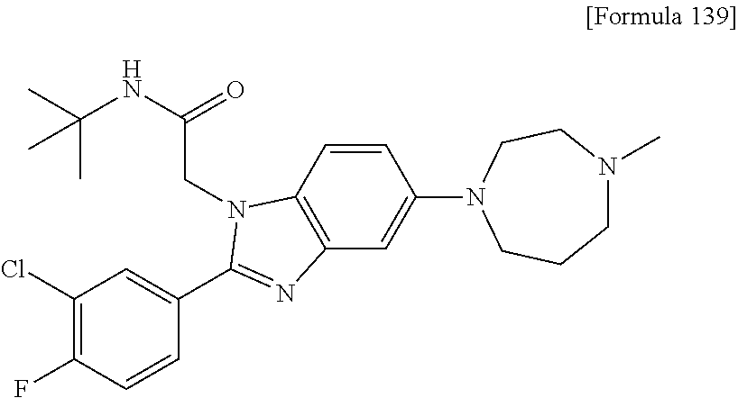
C1(Cl)=C(F)C=CC(C2=NC3=C(C=CC(N4CCN(C)CCC4)=C3)N2CC(NC(C)(C)C)=O)=C1
